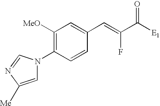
C1([MeO])=C(N2C=C([Me])N=C2)C=CC(C=C(F)C([E1])=O)=C1
